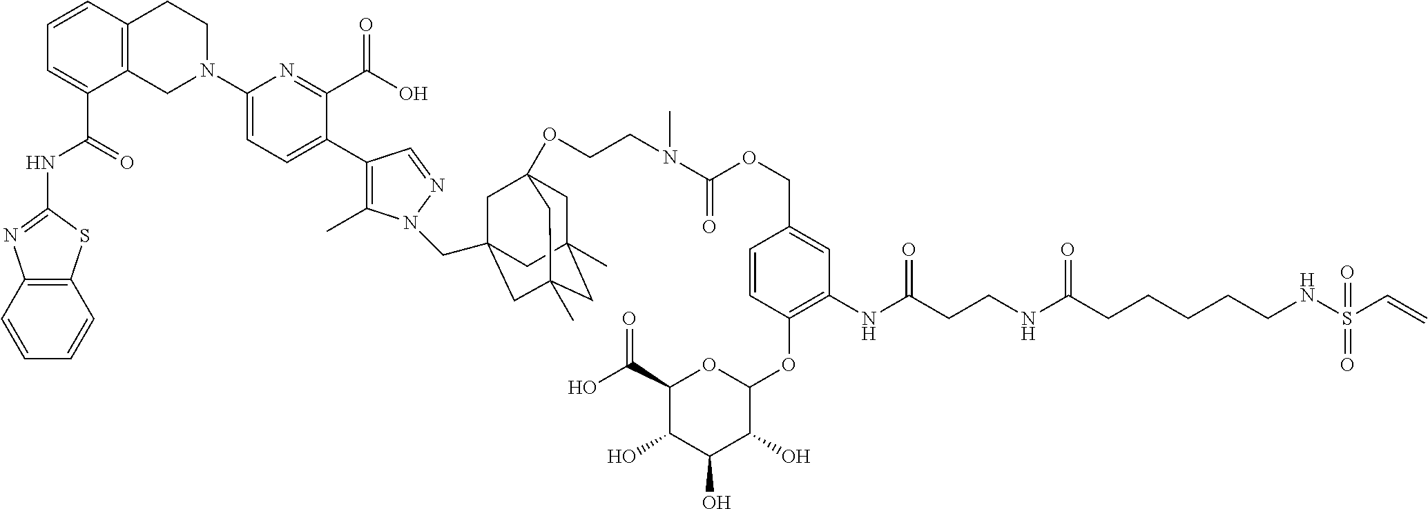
C12=C(C=CC=C1)SC(NC(C1=CC=CC3=C1CN(C1=CC=C(C4=C(C)N(CC56CC7(OCCN(C(OCC8=CC(NC(CCNC(CCCCCNS(C=C)(=O)=O)=O)=O)=C(OC9C(O)C(O)C(O)C(C(O)=O)O9)C=C8)=O)C)CC(C)(CC(C)(C5)C7)C6)N=C4)C(C(O)=O)=N1)CC3)=O)=N2
